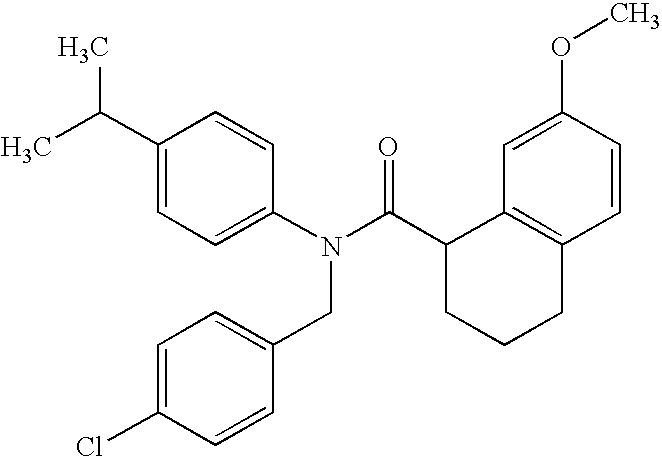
C1(C(C)C)=CC=C(N(C(C2CCCC3=C2C=C(OC)C=C3)=O)CC2=CC=C(Cl)C=C2)C=C1
